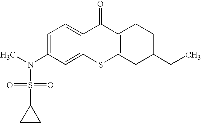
C1=C(N(S(C2CC2)(=O)=O)C)C=C2C(=C1)C(=O)C1=C(S2)CC(CC)CC1
